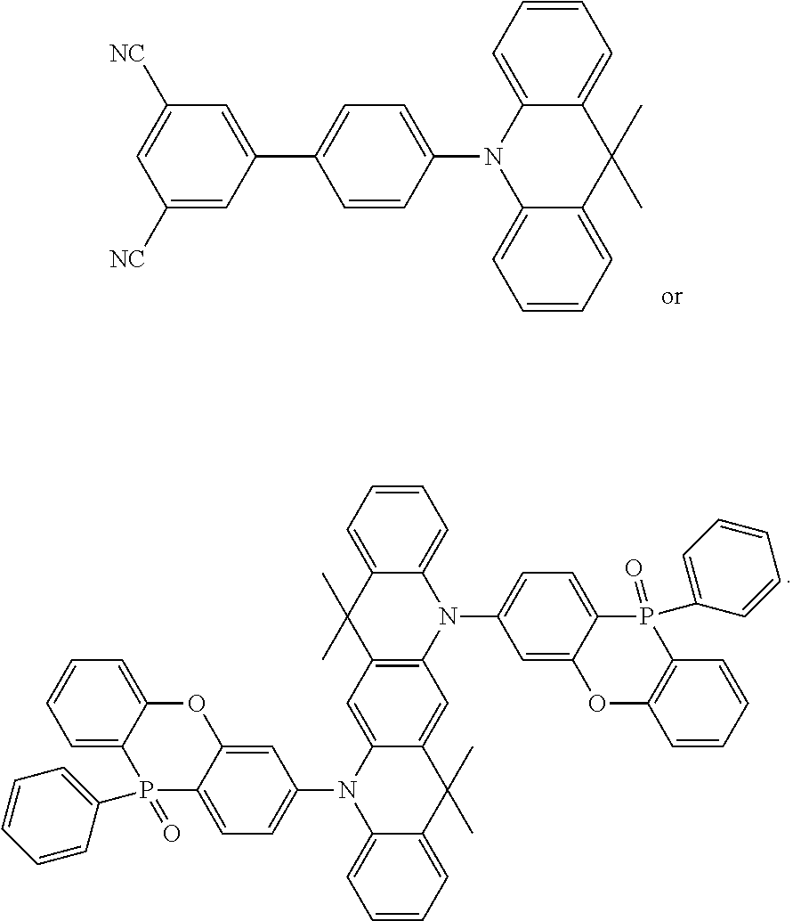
C1([NC])=CC(C2=CC=C(N3C4=CC=CC=C4C(C)(C)C4=CC=CC=C43)C=C2)=CC([NC])=C1.C1=C2C(=CC(N3C4=CC=CC=C4C(C)(C)C4=C3C=C3C(=C4)N(C4=CC=C5C(=C4)OC4=CC=CC=C4P5(C4=CC=CC=C4)=O)C4=CC=CC=C4C3(C)C)=C1)OC1=C(P2(=O)C2=CC=CC=C2)C=CC=C1
